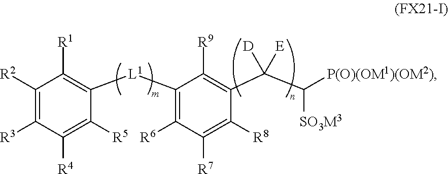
C1([R2])=C([R3])C([R4])=C([R5])C([L1]C2=C([R6])C([R7])=C([R8])C(C(C([P(O)(OM1)(OM2)])[SO3M3])([E])[D])=C2[R9])=C1[R1]
